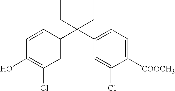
C1=C(C(C2=CC=C([COOCH3])C(Cl)=C2)(CC)CC)C=CC(O)=C1Cl
